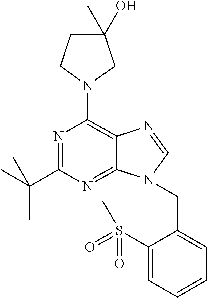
N1=C(C(C)(C)C)N=C2C(=C1N1CC(C)(O)CC1)N=CN2CC1=CC=CC=C1S(=O)(=O)C
